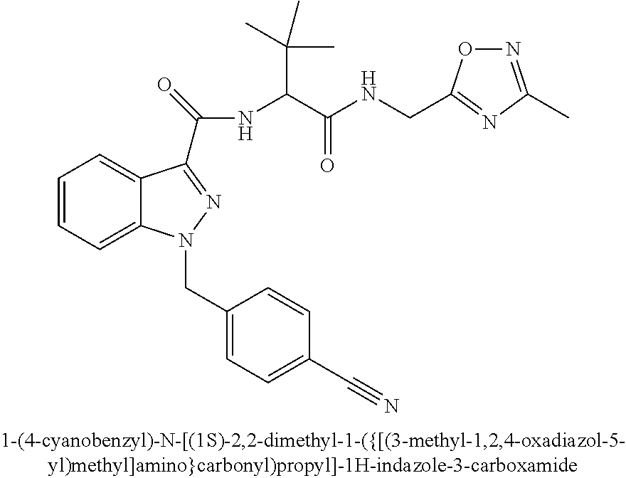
C1=CC=C2C(=C1)C(C(NC(C(NCC1=NC(C)=NO1)=O)C(C)(C)C)=O)=NN2CC1=CC=C(C#N)C=C1
